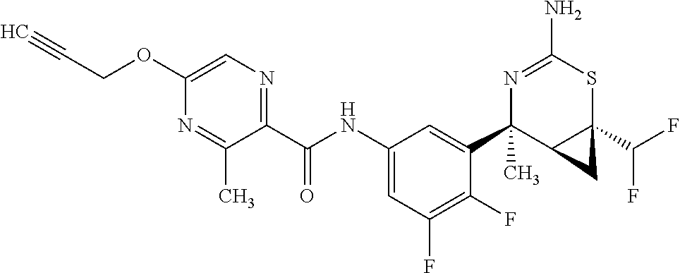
N1=C(N)SC2(C(F)F)C(C1(C1=CC(NC(C3=NC=C(OCC#C)N=C3C)=O)=CC(F)=C1F)C)C2
